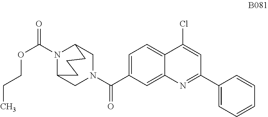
C1=C(C(N2CC3N(C(=O)OCCC)C(C2)CCC3)=O)C=C2C(=C1)C(Cl)=CC(C1=CC=CC=C1)=N2
